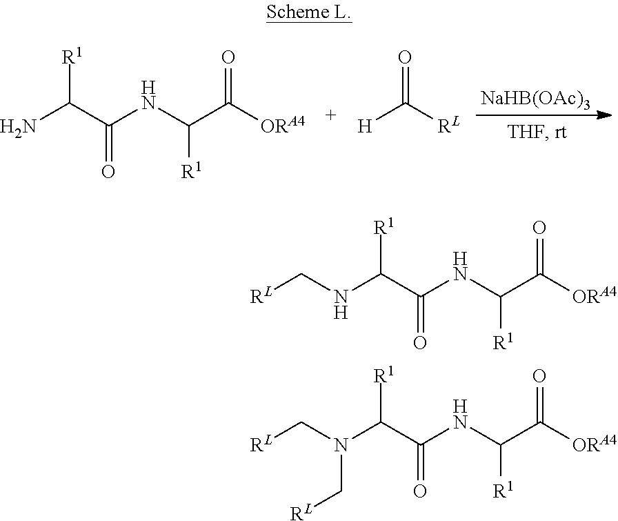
N(C(C([ORA4])=O)[R1])C(C(N)[R1])=O.[H]C([RL])=O.[NaHB(OAc)3].N(C(C([ORA4])=O)[R1])C(C(NC[RL])[R1])=O.N(C(C([ORA4])=O)[R1])C(C(N(C[RL])C[RL])[R1])=O
